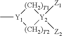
C[Y1]1[(CH2)T1][Y2]([Z1])([Z2])[(CH2)T2]1
